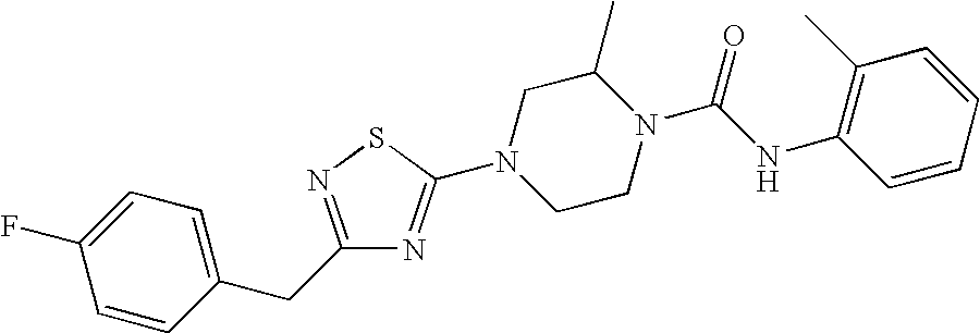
C1=CC(CC2=NSC(N3CCN(C(NC4=C(C)C=CC=C4)=O)C(C)C3)=N2)=CC=C1F
